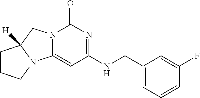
N12C(=CC(NCC3=CC=CC(F)=C3)=NC1=O)N1C([H])(C2)CCC1
